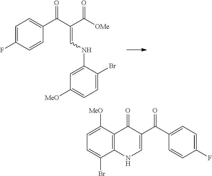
C1=C(F)C=CC(C(C(C([OMe])=O)=CNC2=CC([MeO])=CC=C2Br)=O)=C1.C1=C([MeO])C2=C(C(Br)=C1)NC=C(C(=O)C1=CC=C(F)C=C1)C2=O
